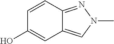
C12=CN(C)N=C1C=CC(O)=C2
